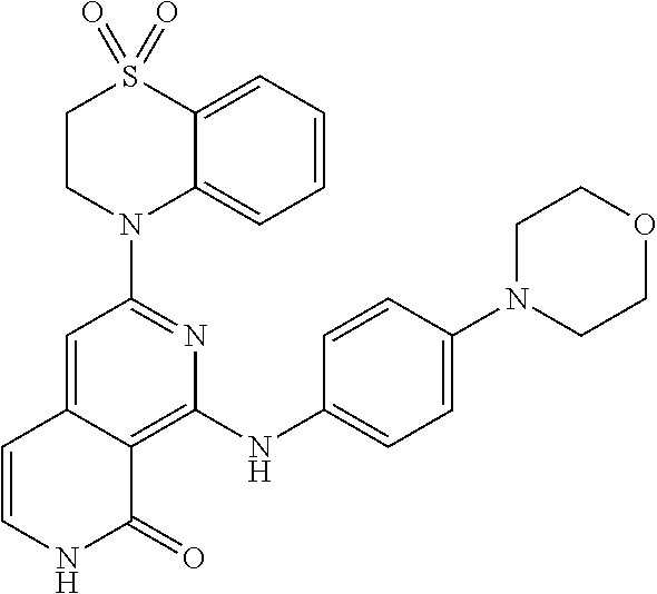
N1(C2=NC(NC3=CC=C(N4CCOCC4)C=C3)=C3C(=C2)C=CNC3=O)C2=CC=CC=C2S(=O)(=O)CC1
